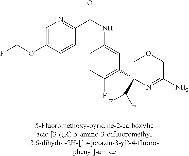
C1(C(F)F)(C2=C(F)C=CC(NC(=O)C3=NC=C(OCF)C=C3)=C2)N=C(N)COC1
